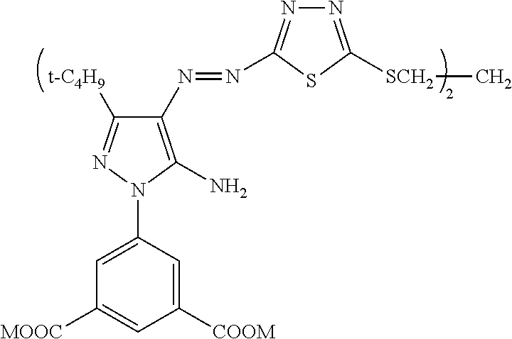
C1([t-C4H9])=NN(C2=CC([MOOC])=CC([COOM])=C2)C(N)=C1N=NC1=NN=C([SCH2]C)S1
